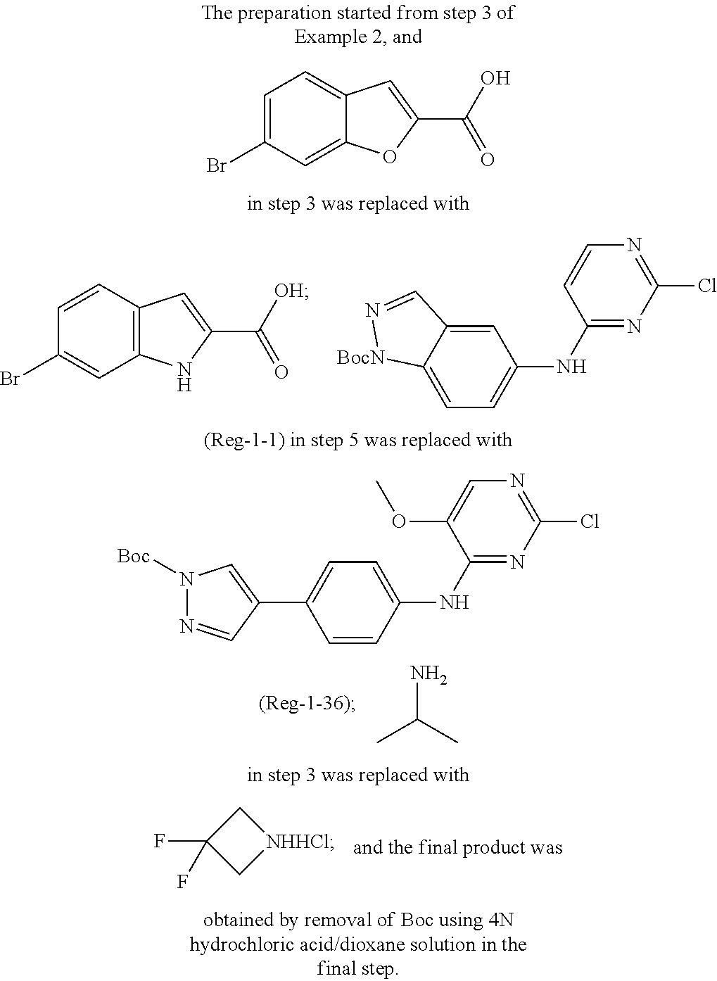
NC(C)C.C12=C(C=CC(Br)=C1)C=C(C([OH])=O)N2.C1(NC2=CC=C3C(=C2)C=N[BocN]3)=NC(Cl)=NC=C1.C1C(F)(F)C[NHHCl]1.C12=CC(Br)=CC=C1C=C(C(O)=O)O2.C1(NC2=CC=C(C3=CN([Boc])N=C3)C=C2)=NC(Cl)=NC=C1OC
